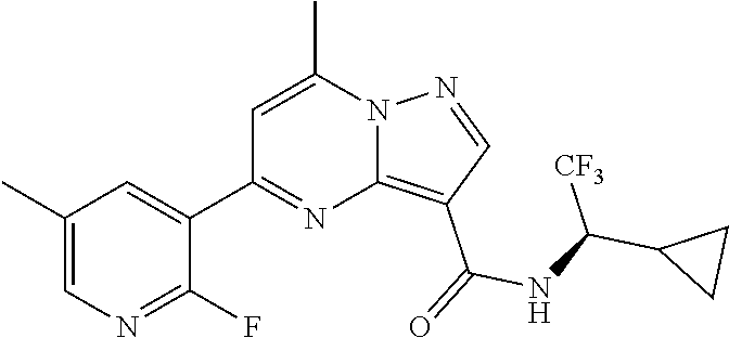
C1(C)=CN=C(F)C(C2=NC3=C(C(NC([CF3])C4CC4)=O)C=NN3C(C)=C2)=C1
